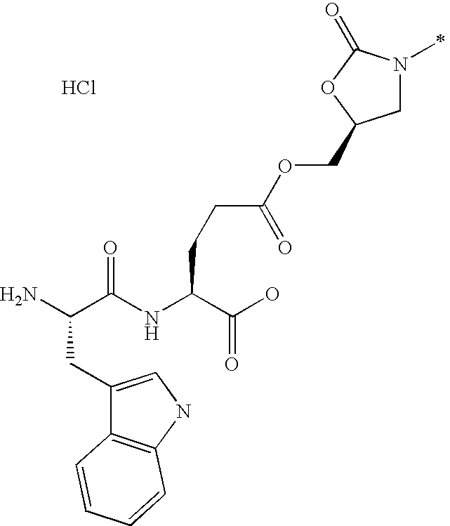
Cl.C1N(C)C(=O)OC1COC(CCC(C(O)=O)NC(C(N)CC1=CNC2=C1C=CC=C2)=O)=O
